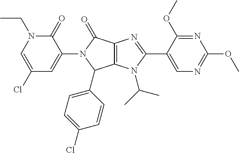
C1(Cl)=CN(CC)C(=O)C(N2C(C3=CC=C(Cl)C=C3)C3=C(C2=O)N=C(C2=CN=C(OC)N=C2OC)N3C(C)C)=C1
